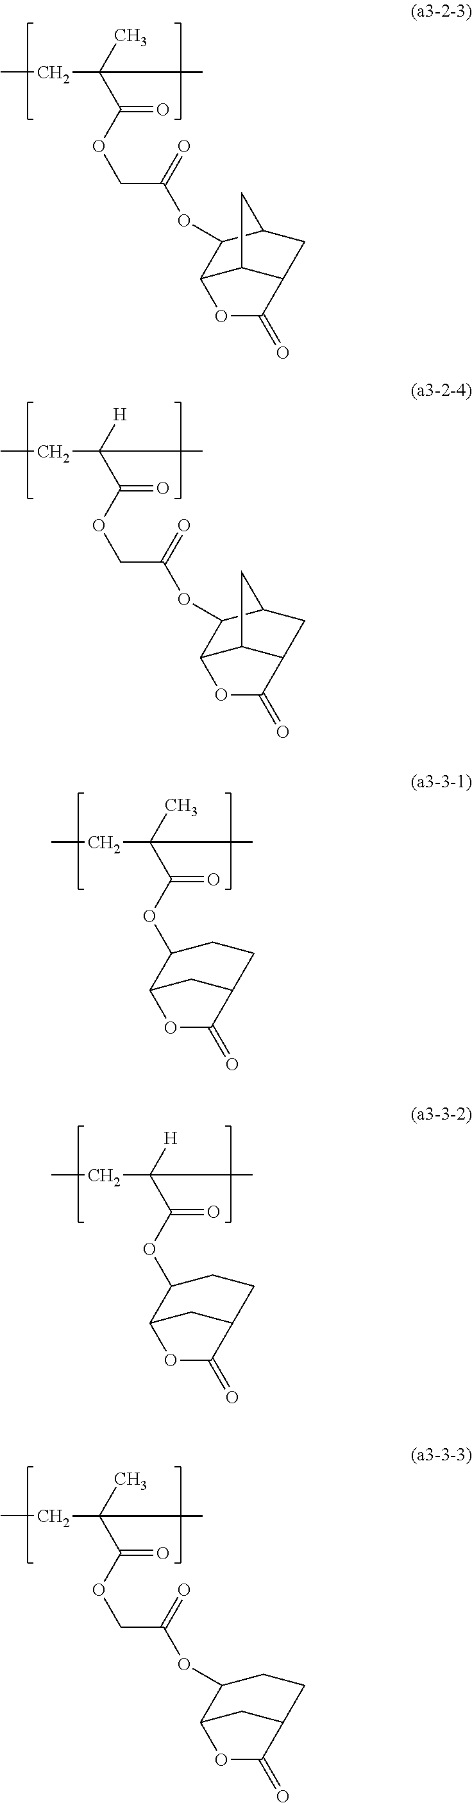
CCC(C)(C)C(OCC(OC1C2C3C(CC1C3)C(=O)O2)=O)=O.CCC([H])(C)C(OCC(OC1C2C3C(CC1C3)C(=O)O2)=O)=O.CCC(C)(C)C(OC1C2CC(CC1)C(=O)O2)=O.CCC([H])(C)C(OC1C2CC(CC1)C(=O)O2)=O.CCC(C)(C)C(OCC(OC1C2CC(CC1)C(=O)O2)=O)=O
